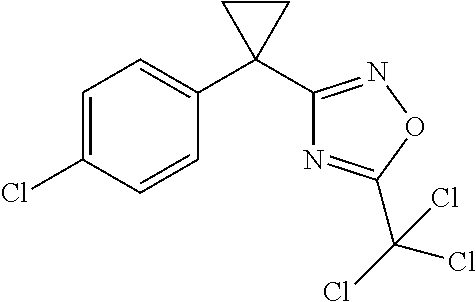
C1=C(Cl)C=CC(C2(C3=NOC(C(Cl)(Cl)Cl)=N3)CC2)=C1
